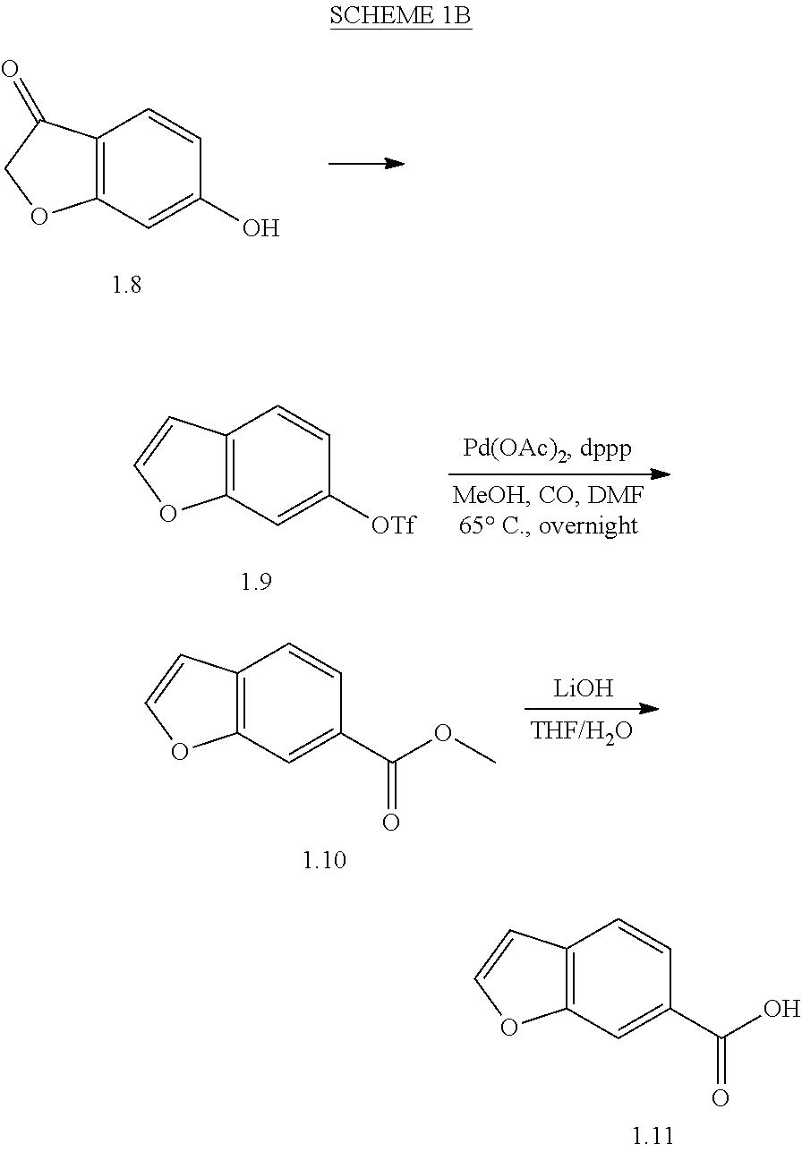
C12=C(C=C(O)C=C1)OCC2=O.C12=C(C=C([OTf])C=C1)OC=C2.[LiOH].[THF/H2O].C12=C(C=C(C(=O)OC)C=C1)OC=C2.C12=C(C=C(C(=O)O)C=C1)OC=C2
